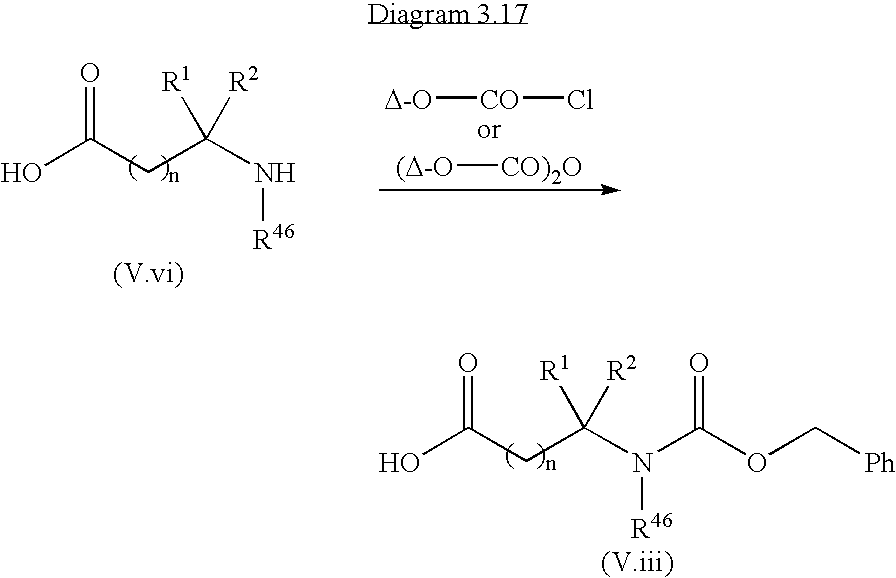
OC(CC(N[R46])([R1])[R2])=O.[D-O][CO]Cl.[(D-O][CO)2O].OC(CC(N([R46])C(OC[Ph])=O)([R1])[R2])=O
